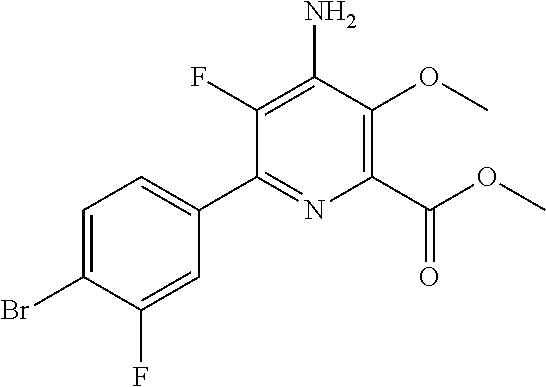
C1(F)=C(N)C(OC)=C(C(OC)=O)N=C1C1=CC=C(Br)C(F)=C1
